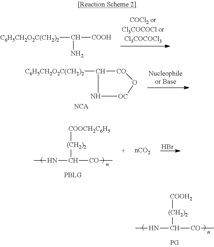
C([C6H5CH2O2C(CH2)2])([COOH])N.C1([C6H5CH2O2C(CH2)2])[CO]O[OC]N1.[NCA].CNC([CO]C)[(CH2)2][COOCH2C6H5].Br.CNC([CO]C)[(CH2)2][COOH2]
